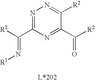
N1=C(C([R2])=N[R1])N=C(C([R2])=O)C([R2])=N1
